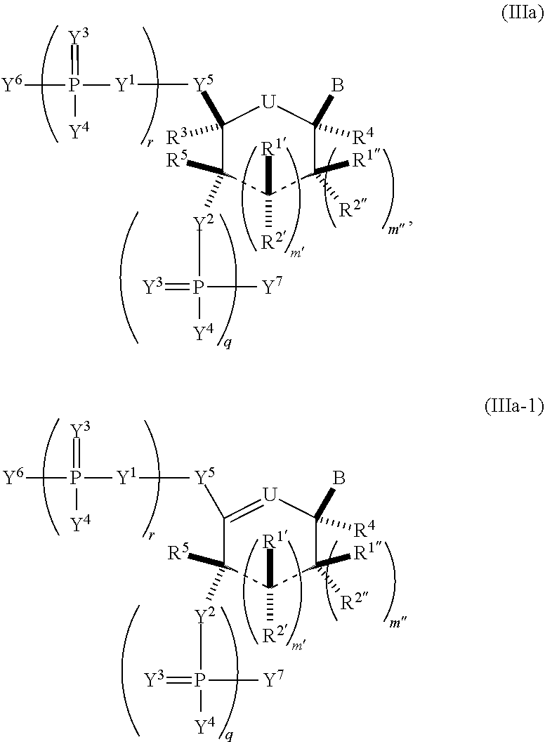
C1([Y5][Y1]P([Y6])(=[Y3])[Y4])([R3])[U]C([R4])(B)C([R1])([R2])C([R1])([R2])C1([R5])[Y2]P([Y4])([Y7])=[Y3].C1([Y5][Y1]P([Y6])(=[Y3])[Y4])=[U]C([R4])(B)C([R1])([R2])C([R1])([R2])C1([R5])[Y2]P([Y4])([Y7])=[Y3]
